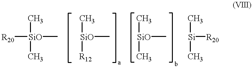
[R20][SiO](C)(C)C.[SiO]([R12])(C)C.[SiO](C)(C)C.[Si]([R20])(C)C
